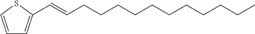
C1=CSC(C=CCCCCCCCCCCC)=C1
